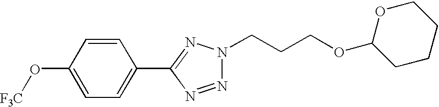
N1=NC(C2=CC=C(O[F3C])C=C2)=NN1CCCOC1CCCCO1
